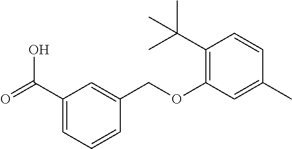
O=C(C1=CC=CC(COC2=C(C(C)(C)C)C=CC(C)=C2)=C1)O
